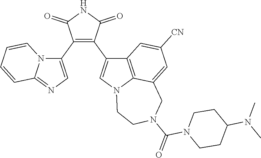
C1(C2=CN=C3N2C=CC=C3)=C(C2=CN3C4=C2C=C([CN])C=C4CN(C(=O)N2CCC(N(C)C)CC2)CC3)C(=O)NC1=O
